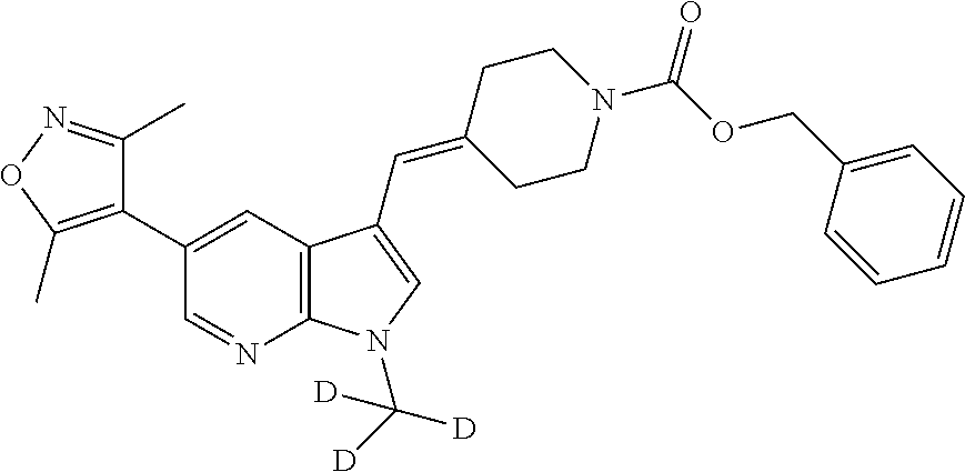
C12=C(C=C(C3=C(C)ON=C3C)C=N1)C(C=C1CCN(C(OCC3=CC=CC=C3)=O)CC1)=CN2C([D])([D])[D]
